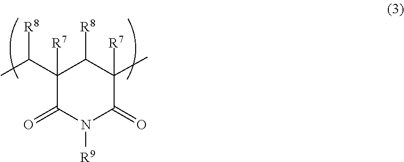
C1([R7])(C(C)[R8])C(=O)N([R9])C(=O)C([R7])(C)C1[R8]
